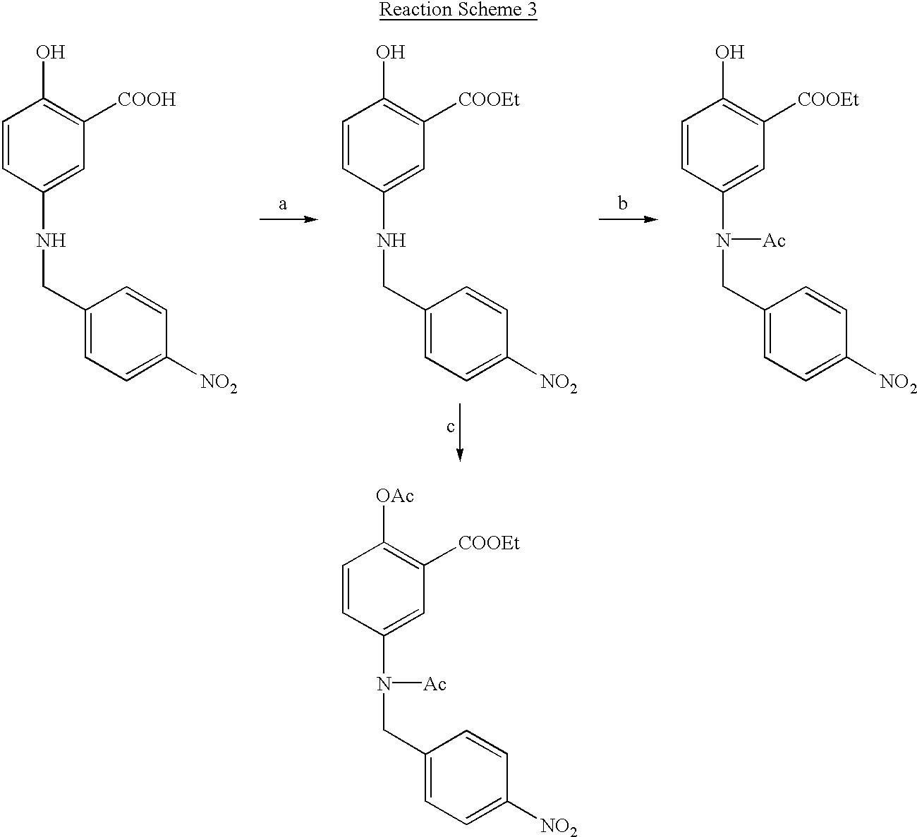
C1=CC(N(CC2=CC=C([NO2])C=C2)[Ac])=CC([COOEt])=C1[OAc].C1=CC(NCC2=CC=C([NO2])C=C2)=CC([COOH])=C1O.C1=CC(NCC2=CC=C([NO2])C=C2)=CC([COOEt])=C1O.C1=CC(N(CC2=CC=C([NO2])C=C2)[Ac])=CC([COOEt])=C1O
